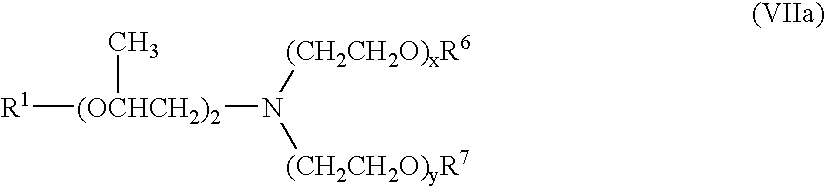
[R1][(OCHCH2)2](C)N([(CH2CH2O)yR7])[(CH2CH2O)xR6]
